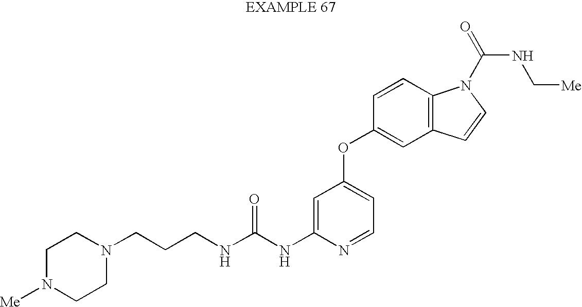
C(NC1=CC(OC2=CC3=C(C=C2)N(C(NC[Me])=O)C=C3)=CC=N1)(=O)NCCCN1CCN([Me])CC1
